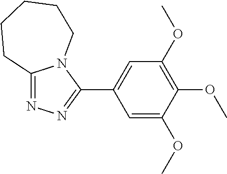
C1(C2=CC(OC)=C(OC)C(OC)=C2)=NN=C2N1CCCCC2
